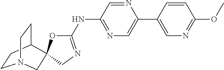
C1(NC2=NCC3(O2)C2CCN(CC2)C3)=NC=C(C2=CN=C(OC)C=C2)N=C1
